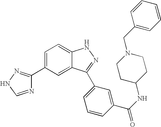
C1(C2=CC=C3C(=C2)C(C2=CC=CC(C(NC4CCN(CC5=CC=CC=C5)CC4)=O)=C2)=NN3)=NNC=N1
